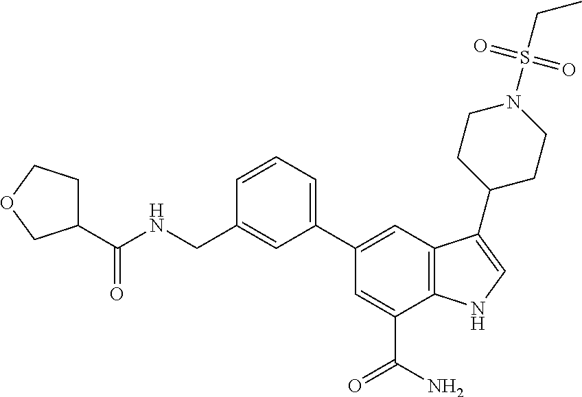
C1(C2=CC3=C(C(C(N)=O)=C2)NC=C3C2CCN(S(CC)(=O)=O)CC2)=CC=CC(CNC(C2CCOC2)=O)=C1
